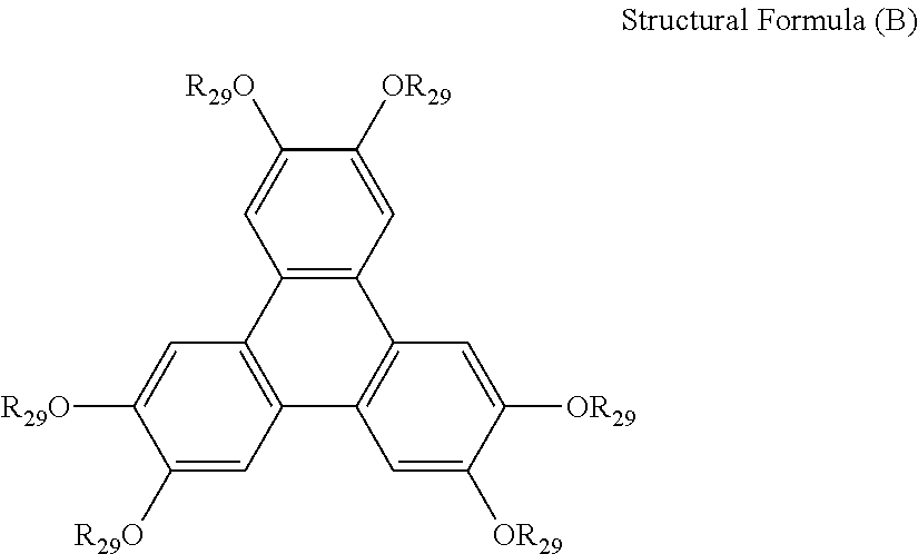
C1([OR29])=CC2=C(C=C1[R29O])C1=C(C3=C2C=C([OR29])C([OR29])=C3)C=C([R29O])C([R29O])=C1
